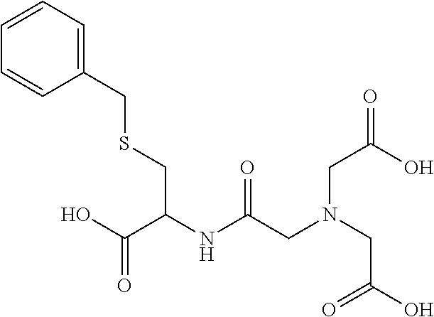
OC(C(NC(CN(CC(=O)O)CC(O)=O)=O)CSCC1=CC=CC=C1)=O
